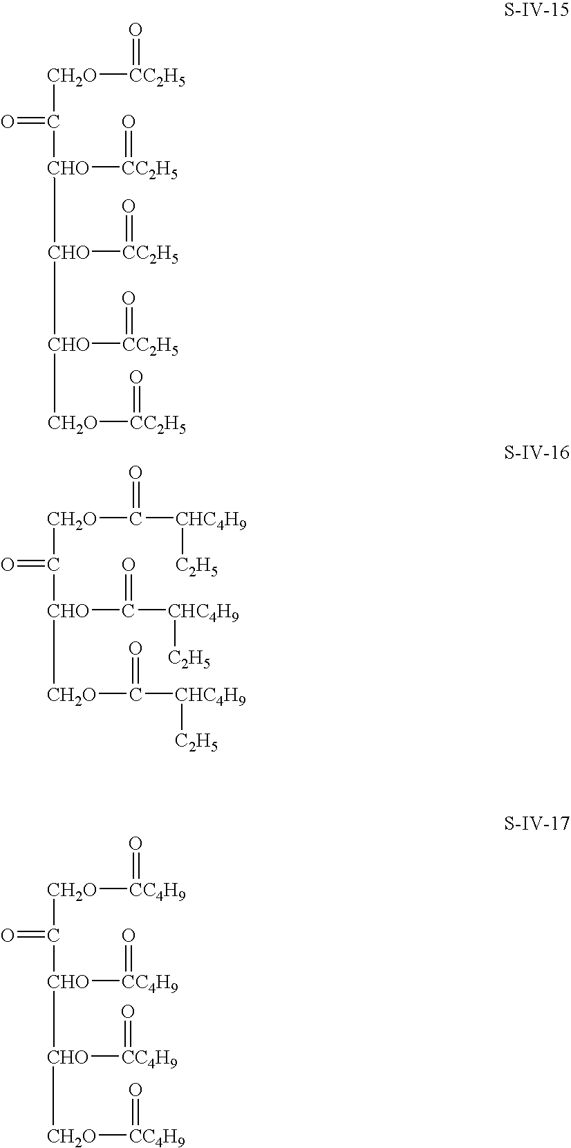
[CH2O](C([CHO]([CHO]([CHO]([CH2O][CC2H5]=O)[CC2H5]=O)[CC2H5]=O)[CC2H5]=O)=O)[CC2H5]=O.[CH2O](C([CHO]([CH2O]C(=O)[CHC4H9][C2H5])C(=O)[CHC4H9][C2H5])=O)C(=O)[CHC4H9][C2H5].[CH2O](C([CHO]([CC4H9]=O)[CHO]([CH2O][CC4H9]=O)[CC4H9]=O)=O)[CC4H9]=O
